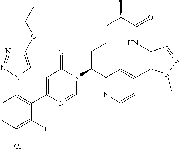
C1(OCC)=CN(C2=C(C3=CC(=O)N(C4C5=NC=CC(=C5)C5=C(C=NN5C)NC(=O)C(C)CCC4)C=N3)C(F)=C(Cl)C=C2)N=N1
